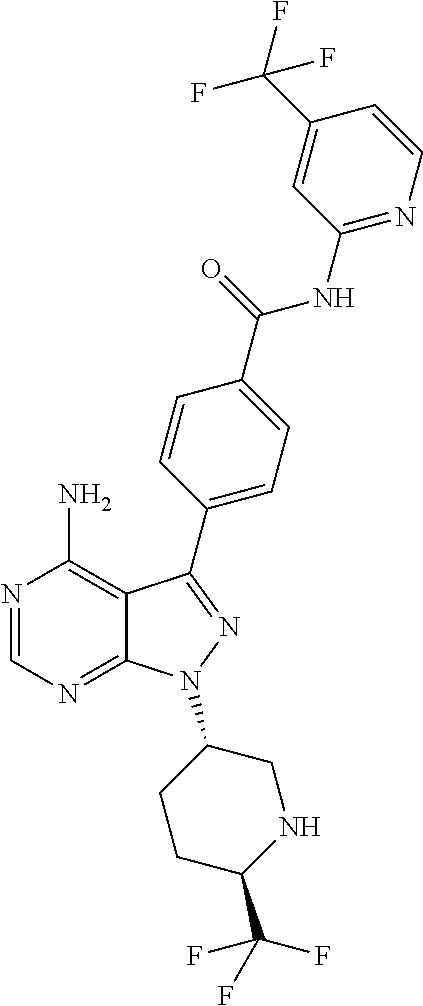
N1=CN=C2C(=C1N)C(C1=CC=C(C(=O)NC3=NC=CC(C(F)(F)F)=C3)C=C1)=NN2C1CCC(C(F)(F)F)NC1
